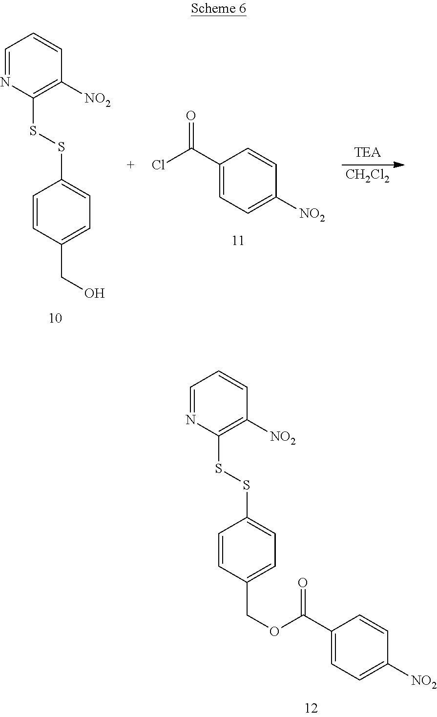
[CH2Cl2].C1=CC([NO2])=CC=C1C(Cl)=O.C1=NC(SSC2=CC=C(CO)C=C2)=C([NO2])C=C1.C1=NC(SSC2=CC=C(COC(C3=CC=C([NO2])C=C3)=O)C=C2)=C([NO2])C=C1
